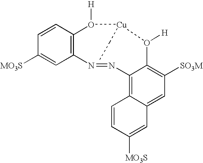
C1=CC2=C(C=C1[MO3S])N=NC1=C3C(=CC([SO3M])=C1O([H])[Cu](CC)O2[H])C=C([MO3S])C=C3
